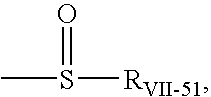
CS([RVII-51])=O
